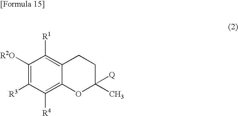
C1([R2O])=C([R3])C([R4])=C2C(=C1[R1])CCC(C)([Q])O2
